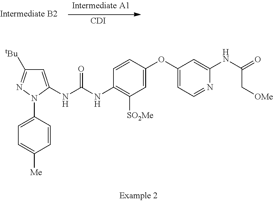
[CDI].C1=C(NC(NC2=C([SO2Me])C=C(OC3=CC=NC(NC(=O)C[OMe])=C3)C=C2)=O)N(C2=CC=C([Me])C=C2)N=C1[tBu]
